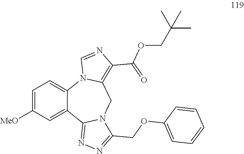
C1=C([MeO])C=C2C(=C1)N1C(=C(C(=O)OCC(C)(C)C)N=C1)CN1C2=NN=C1COC1=CC=CC=C1
